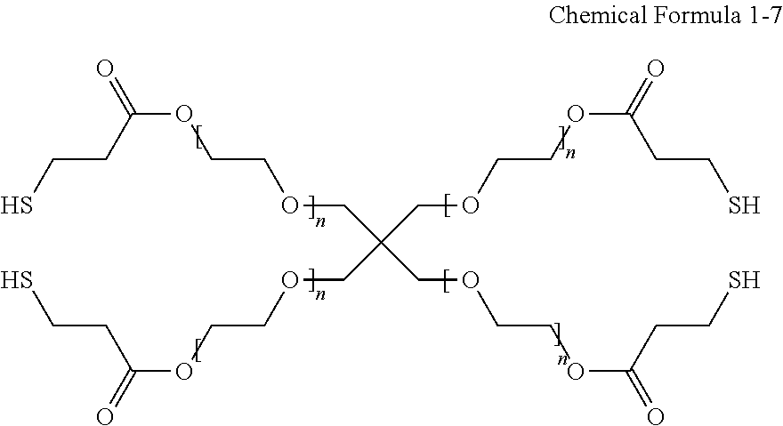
SCCC(OCCOCC(COCCOC(CCS)=O)(COCCOC(CCS)=O)COCCOC(CCS)=O)=O
